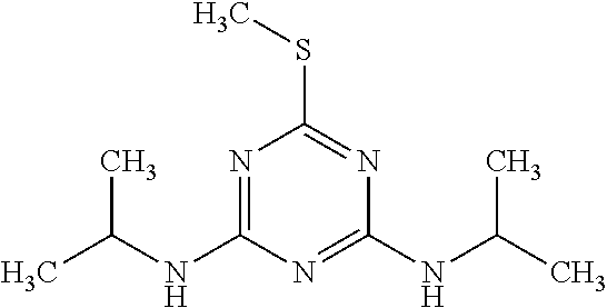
N1=C(NC(C)C)N=C(NC(C)C)N=C1SC
